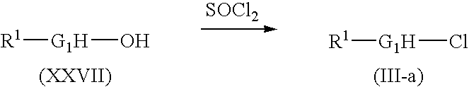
[SOCl2].[R1][G1H]Cl.[R1][G1H]O
